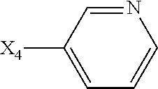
[X4]C1=CC=CN=C1
